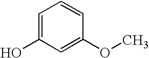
C1=C(O)C=C(OC)C=C1
